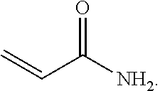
C=CC([NH2])=O
